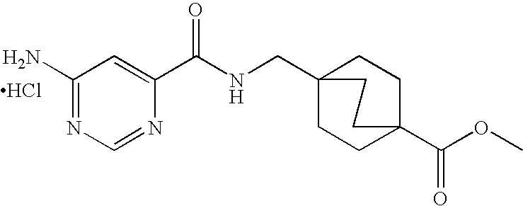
C1(N)=NC=NC(C(NCC23CCC(C(OC)=O)(CC2)CC3)=O)=C1.Cl
